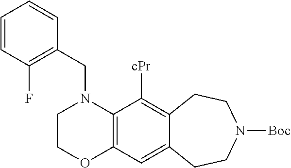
C12=C(C([cPr])=C3C(=C1)CCN([Boc])CC3)N(CC1=C(F)C=CC=C1)CCO2
